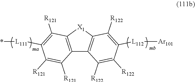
C12=C([X1]C3=C1C([R122])=C([R122])C([L112][Ar101])=C3[R122])C([R121])=C([L111]*)C([R121])=C2[R121]
